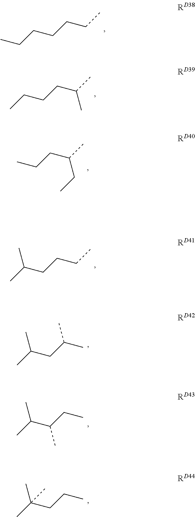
CCCCCCC.CCCC(C)CC.CC(CCCC)C.CC(CC(C)C)C.CC(C(CC)C)C.CC(CCC)(C)C.CCCCC(C)C
